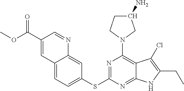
O(C(C1=CC2=CC=C(SC3=NC(N4CC(N)CC4)=C4C(=N3)NC(CC)=C4Cl)C=C2N=C1)=O)C
